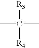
CC(C)([R4])[R3]
